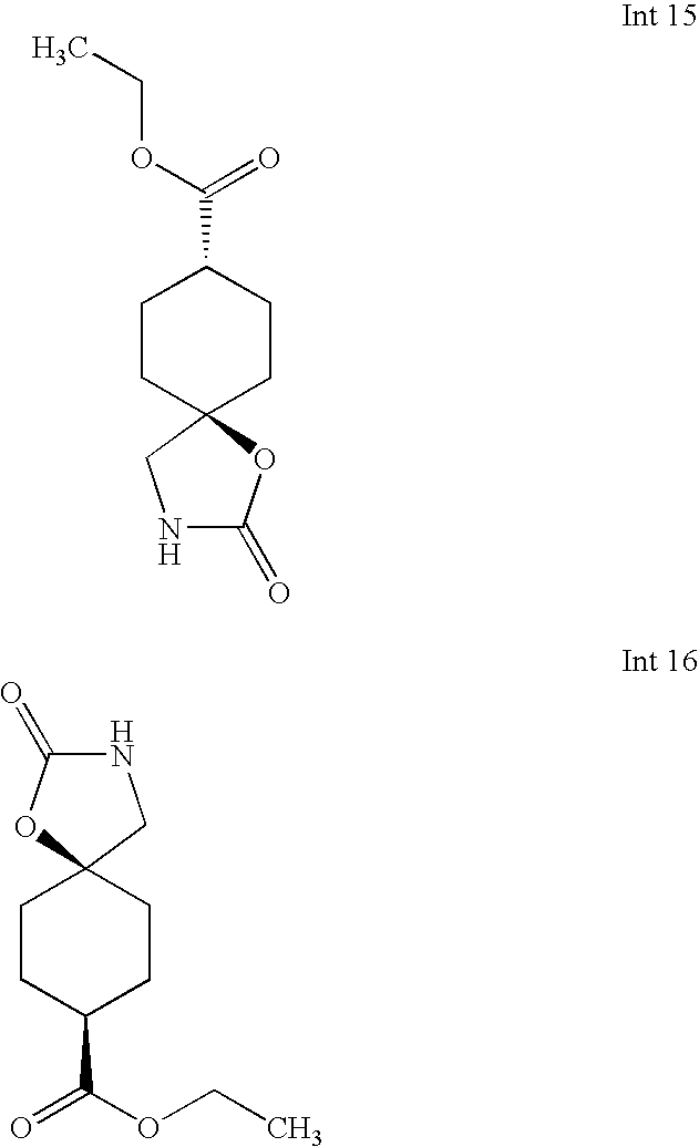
N1C(=O)OC2(C1)CCC(C(OCC)=O)CC2.C1CC(C(=O)OCC)CCC12CNC(=O)O2
